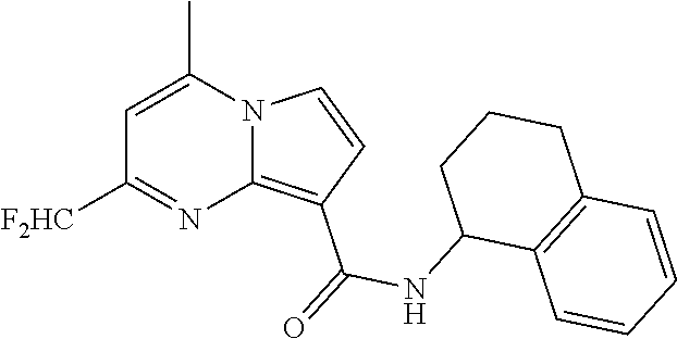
C1=C(C)N2C(=C(C(=O)NC3C4=C(CCC3)C=CC=C4)C=C2)N=C1[F2HC]
